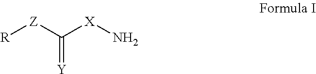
C(=[Y])([Z][R])[X]N
